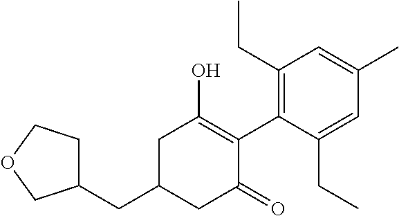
C(C1CC(=O)C(C2=C(CC)C=C(C)C=C2CC)=C(O)C1)C1CCOC1
